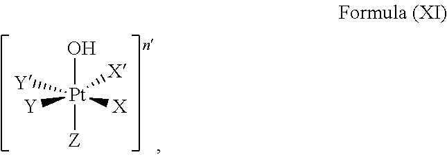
[Pt](O)([Z])([X])([X])([Y])[Y]
